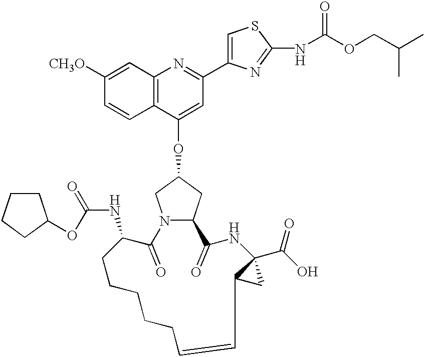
C12=C(C(OC3CN4C(C3)C(=O)NC3(C(O)=O)C(C3)C=CCCCCCC(NC(OC3CCCC3)=O)C4=O)=CC(C3=CSC(NC(OCC(C)C)=O)=N3)=N1)C=CC([CH3O])=C2
